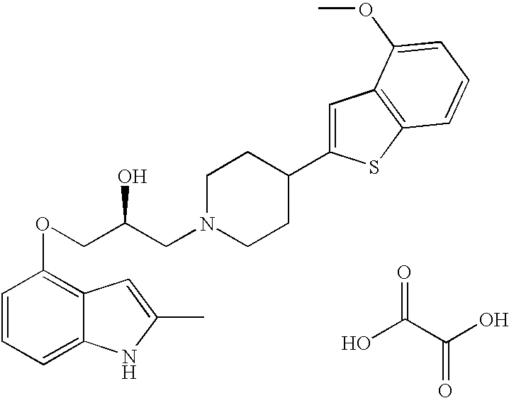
C1=CC=C2C(=C1OCC(CN1CCC(C3=CC4=C(S3)C=CC=C4OC)CC1)O)C=C(C)N2.OC(C(O)=O)=O
